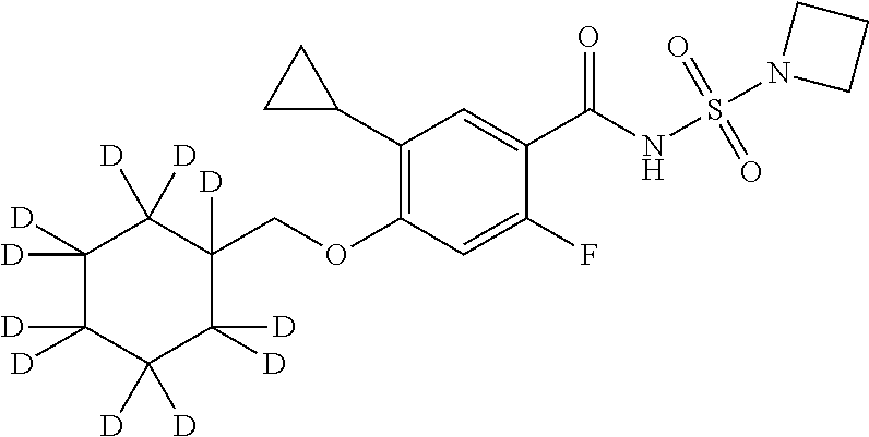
C1=C(C(NS(=O)(=O)N2CCC2)=O)C(F)=CC(OCC2([D])C([D])([D])C([D])([D])C([D])([D])C([D])([D])C2([D])[D])=C1C1CC1
